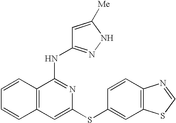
C12=C(C=C(SC3=CC4=C(C=C3)N=CS4)N=C1NC1=NNC([Me])=C1)C=CC=C2
